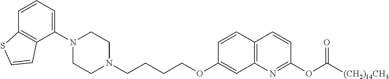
C1(N2CCN(CCCCOC3=CC4=C(C=C3)C=CC(OC(=O)[(CH2)14CH3])=N4)CC2)=CC=CC2=C1C=CS2
